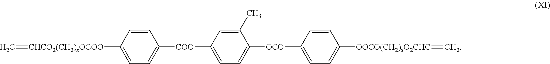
C1=CC([CHCO2(CH2)xOCOO]=C)=CC=C1[COO]C1=CC=C([OCO]C2=CC=C([OOCO(CH2)xO2CHC]=C)C=C2)C(C)=C1
